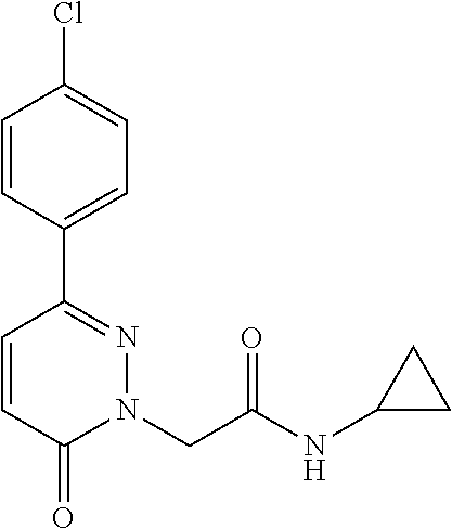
C1=CC(C2=NN(CC(NC3CC3)=O)C(=O)C=C2)=CC=C1Cl
